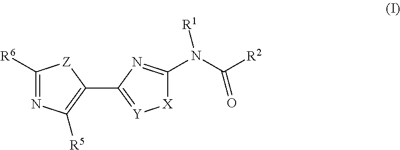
C1([R6])=NC([R5])=C(C2=[Y][X]C(N(C([R2])=O)[R1])=N2)[Z]1
